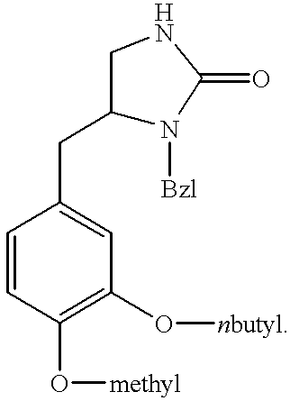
C1(CC2=CC(O[nbutyl])=C(O[methyl])C=C2)N([Bzl])C(=O)NC1
